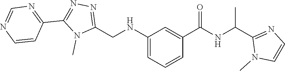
N1=C(CNC2=CC=CC(C(=O)NC(C3=NC=CN3C)C)=C2)N(C)C(C2=NC=NC=C2)=N1
